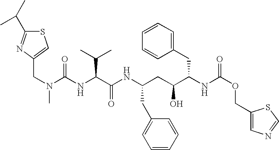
C1(CC(NC(OCC2=CN=CS2)=O)C(CC(CC2=CC=CC=C2)NC(C(NC(N(CC2=CSC(C(C)C)=N2)C)=O)C(C)C)=O)O)=CC=CC=C1
